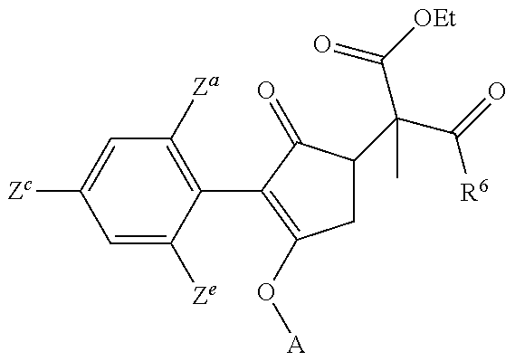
C1=C([Ze])C(C2=C(O[A])CC(C(C([R6])=O)(C([OEt])=O)C)C2=O)=C([Za])C=C1[Zc]
